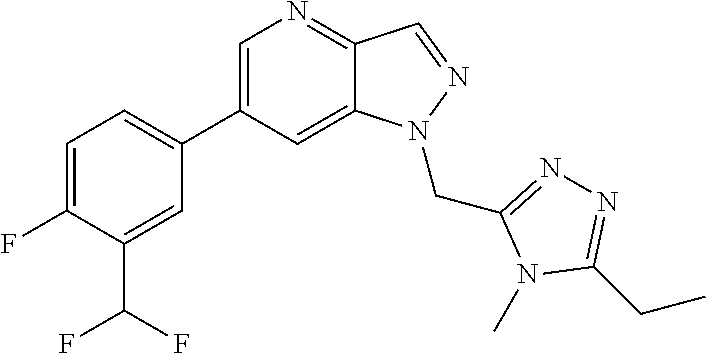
C1(C2=CC=C(F)C(C(F)F)=C2)=CN=C2C(=C1)N(CC1=NN=C(CC)N1C)N=C2
